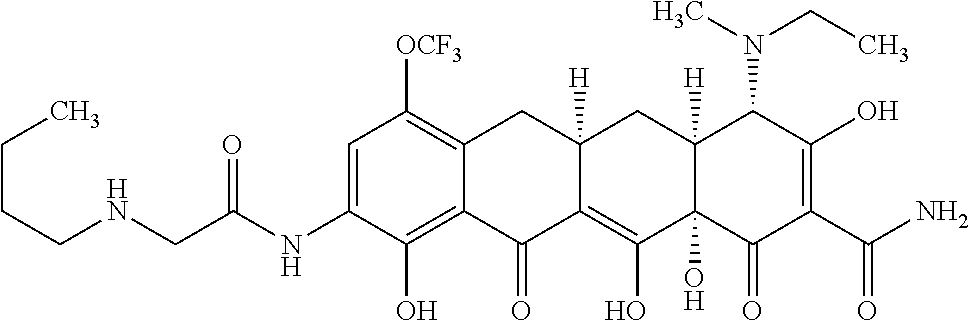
C1=C(NC(CNCCCC)=O)C(O)=C2C(=C1[OCF3])CC1([H])CC3([H])C(N(CC)C)C(O)=C(C(=O)N)C(=O)C3(O)C(O)=C1C2=O
